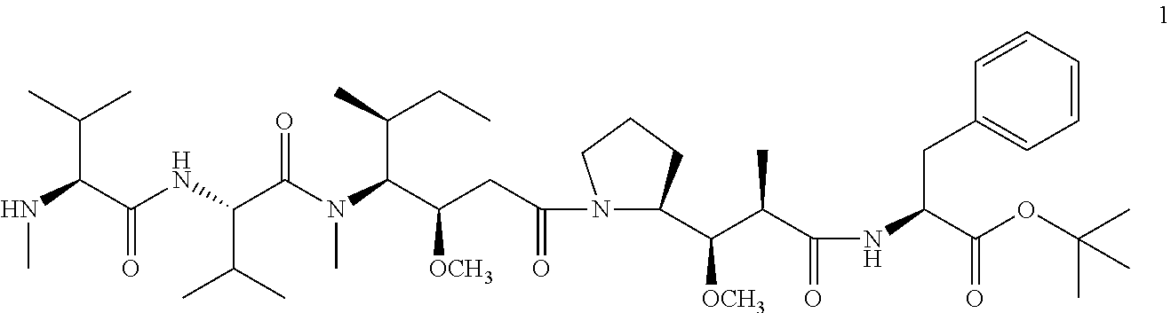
CNC(C(NC(C(N(C(C(CC(=O)N1C(C(C(C(NC(C(OC(C)(C)C)=O)CC2=CC=CC=C2)=O)C)[OCH3])CCC1)[OCH3])C(CC)C)C)=O)C(C)C)=O)C(C)C
